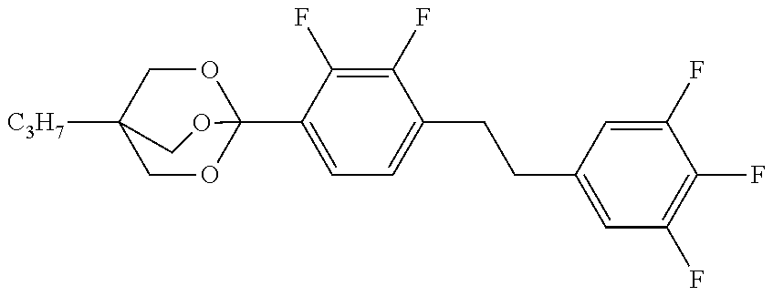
C1OC2(C3=CC=C(CCC4=CC(F)=C(F)C(F)=C4)C(F)=C3F)OCC1([C3H7])CO2
